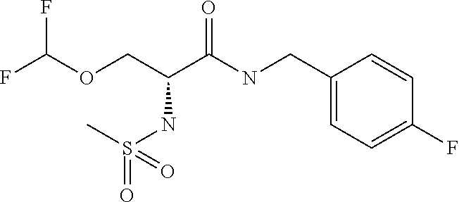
FC(OCC(C(NCC1=CC=C(F)C=C1)=O)NS(=O)(C)=O)F
